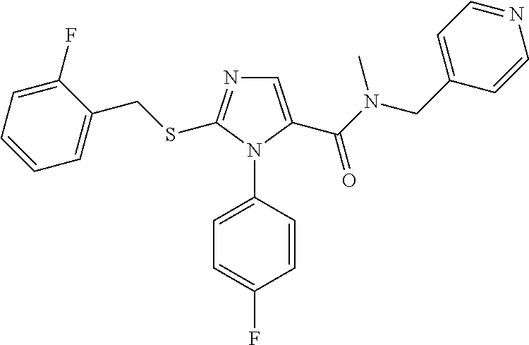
C1=CC=C(F)C(CSC2=NC=C(C(N(CC3=CC=NC=C3)C)=O)N2C2=CC=C(F)C=C2)=C1
